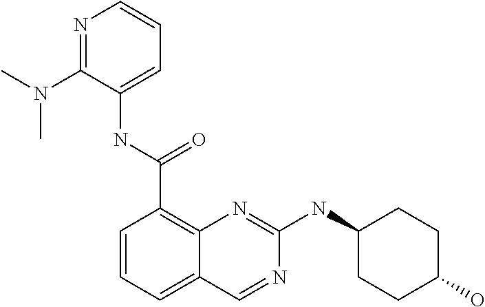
C1=CC=C2C(=C1C(NC1=CC=CN=C1N(C)C)=O)N=C(NC1CCC(O)CC1)N=C2
